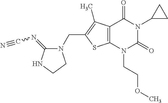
C12=C(N(CCOC)C(=O)N(C3CC3)C1=O)SC(CN1C(=NC#N)NCC1)=C2C
